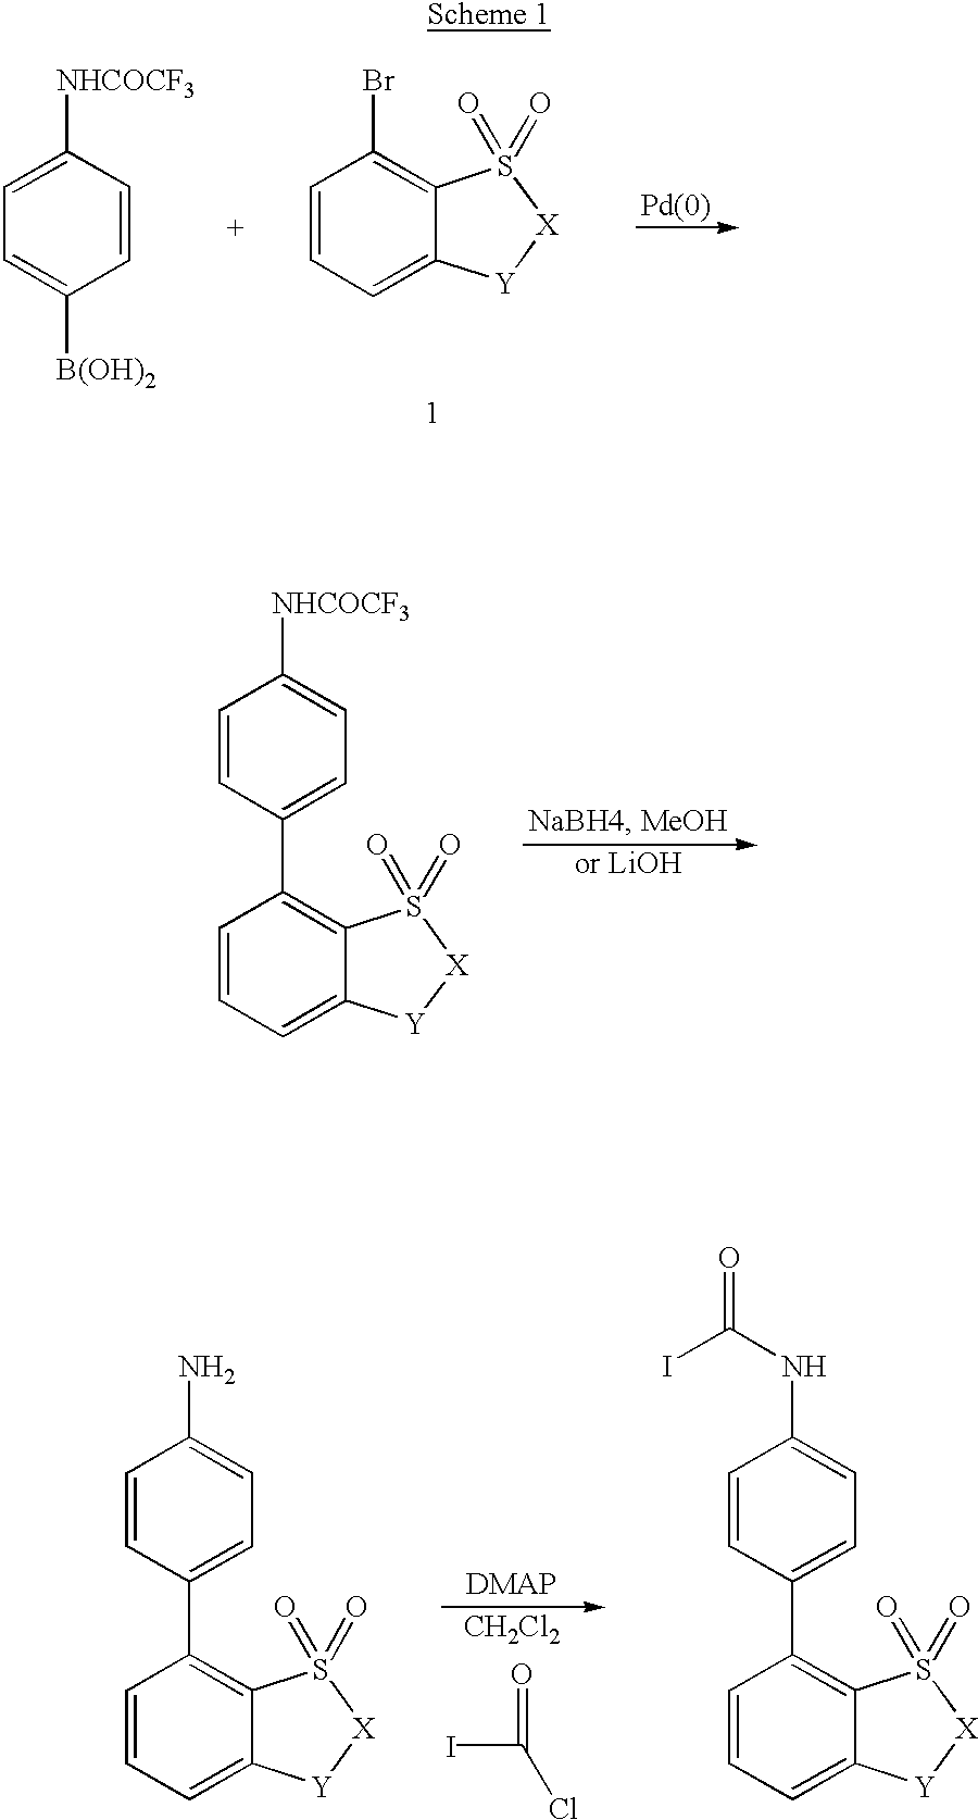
C1=CC([B(OH)2])=CC=C1[NHCOCF3].C1=CC=C2C(=C1Br)S(=O)(=O)[X][Y]2.C1=C([NHCOCF3])C=CC(C2=C3C(=CC=C2)[Y][X]S3(=O)=O)=C1.C1=C(N)C=CC(C2=C3C(=CC=C2)[Y][X]S3(=O)=O)=C1.[CH2Cl2].IC(=O)Cl.C1=C(NC(I)=O)C=CC(C2=C3C(=CC=C2)[Y][X]S3(=O)=O)=C1
